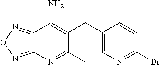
C12=NON=C1N=C(C)C(CC1=CN=C(Br)C=C1)=C2N
